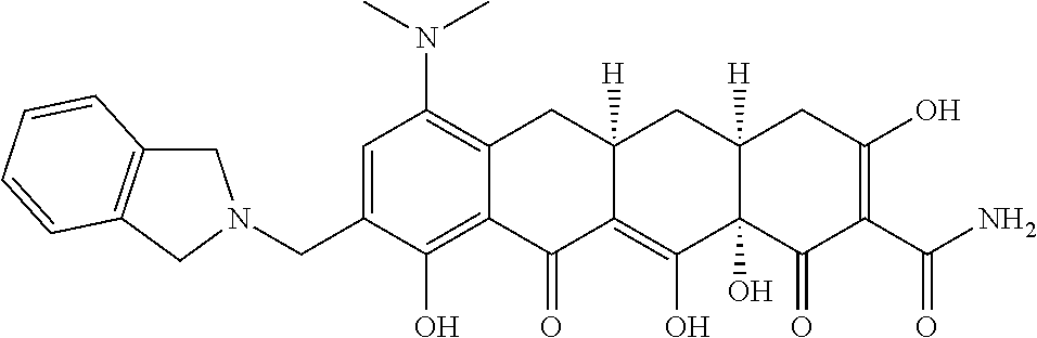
C1=C(CN2CC3=C(C2)C=CC=C3)C(O)=C2C(=C1N(C)C)CC1([H])C(=C(O)C3(O)C([H])(C1)CC(O)=C(C(N)=O)C3=O)C2=O
